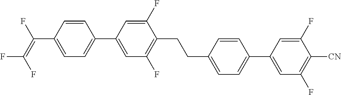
C(C1=CC=C(C2=CC(F)=C([CN])C(F)=C2)C=C1)CC1=C(F)C=C(C2=CC=C(C(=C(F)F)F)C=C2)C=C1F
